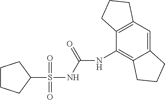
C1(S(NC(=O)NC2=C3C(=CC4=C2CCC4)CCC3)(=O)=O)CCCC1
